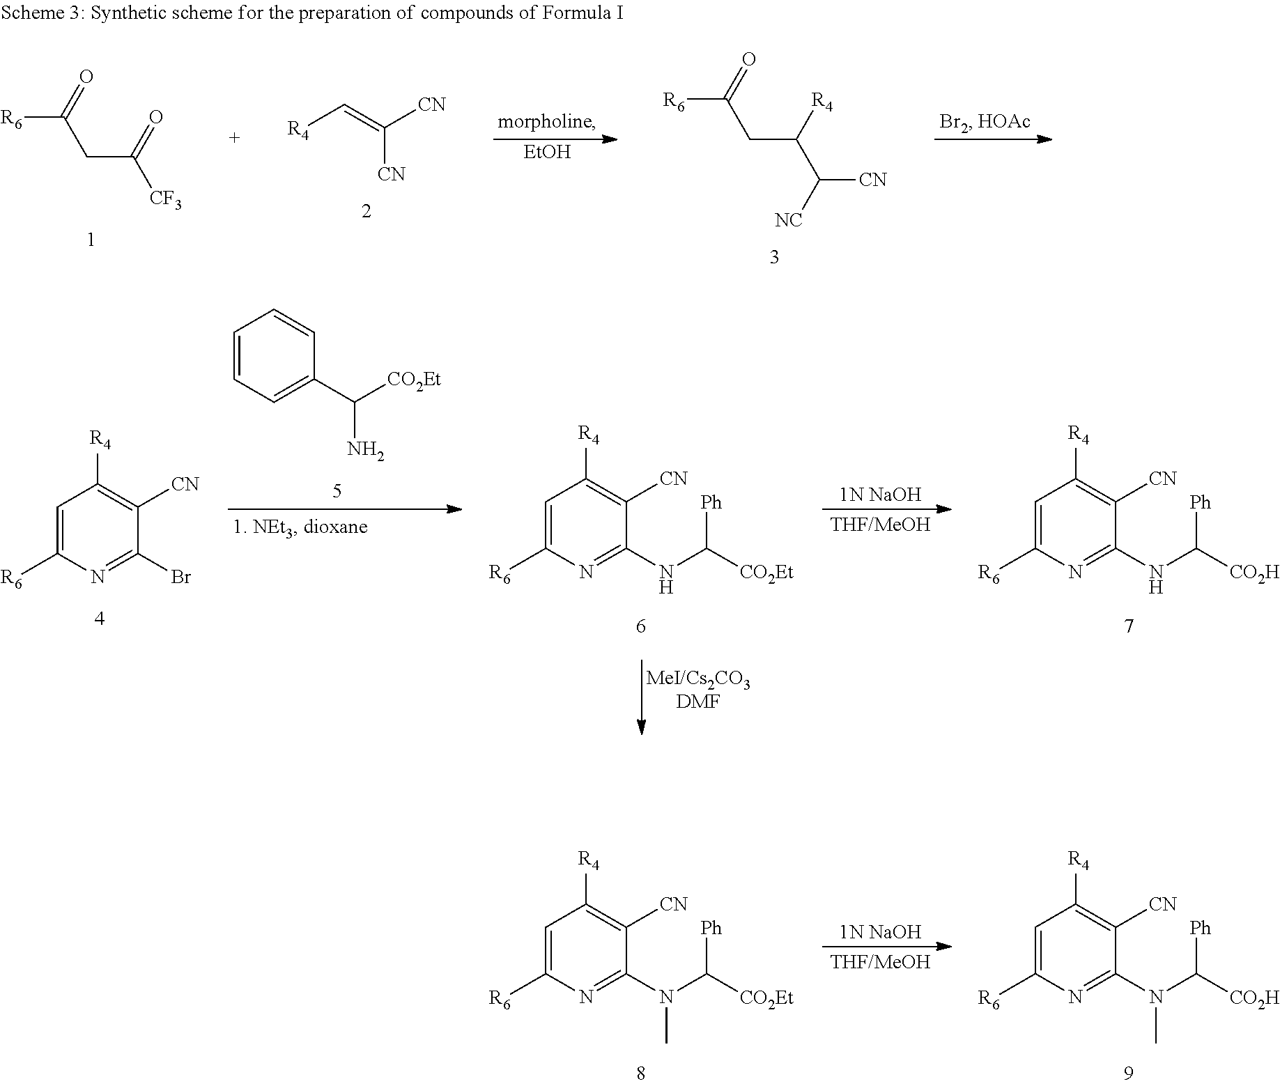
C1=C([R6])N=C(NC([CO2Et])[Ph])C([CN])=C1[R4].C1=C([R6])N=C(NC([CO2H])[Ph])C([CN])=C1[R4].[1N NaOH].[THF/MeOH].C1=C([R6])N=C(Br)C([CN])=C1[R4].C1=CC=C(C([CO2Et])N)C=C1.C1=C([R6])N=C(N(C([CO2Et])[Ph])C)C([CN])=C1[R4].C1=C([R6])N=C(N(C([CO2H])[Ph])C)C([CN])=C1[R4].[1N NaOH].[THF/MeOH].[R6]C(=O)CC([CF3])=O.[R4]C=C([CN])[CN].[EtOH].[R6]C(=O)CC(C([NC])[CN])[R4]
